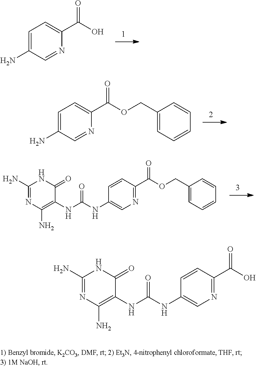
C1=C(N)C=NC(C(O)=O)=C1.C1=C(N)C=NC(C(OCC2=CC=CC=C2)=O)=C1.C1=CC(C(OCC2=CC=CC=C2)=O)=NC=C1NC(=O)NC1=C(N)N=C(N)NC1=O.C1=CC(C(O)=O)=NC=C1NC(=O)NC1=C(N)N=C(N)NC1=O
